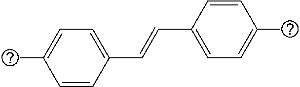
C1=CC(C=CC2=CC=C(C)C=C2)=CC=C1C
